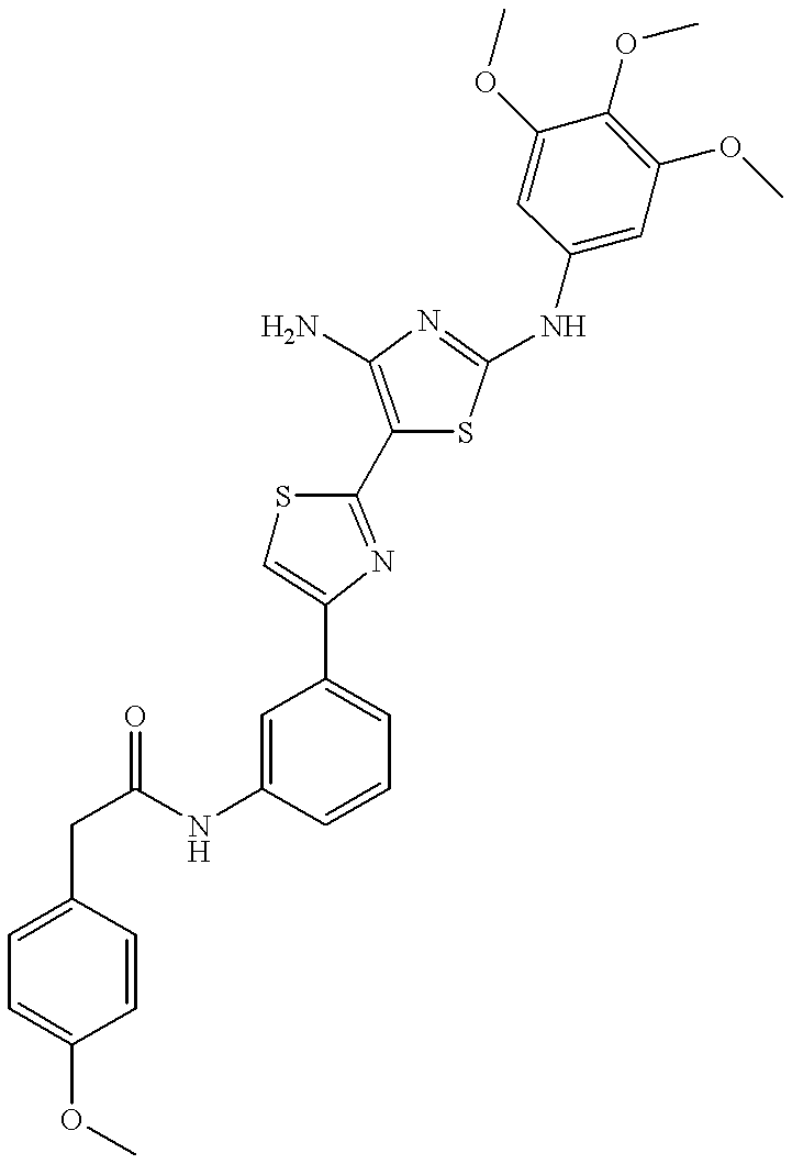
C(NC1=CC(C2=CSC(C3=C(N)N=C(NC4=CC(OC)=C(OC)C(OC)=C4)S3)=N2)=CC=C1)(=O)CC1=CC=C(OC)C=C1
